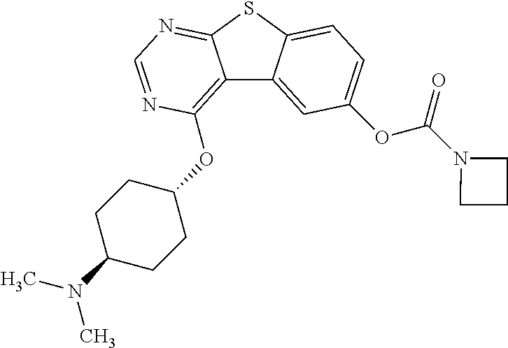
C12=C(OC3CCC(N(C)C)CC3)N=CN=C1SC1=CC=C(OC(N3CCC3)=O)C=C21
